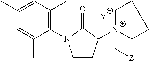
[Y].C1CC([N+]2(C[Z])CCCC2)C(=O)N1C1=C(C)C=C(C)C=C1C
